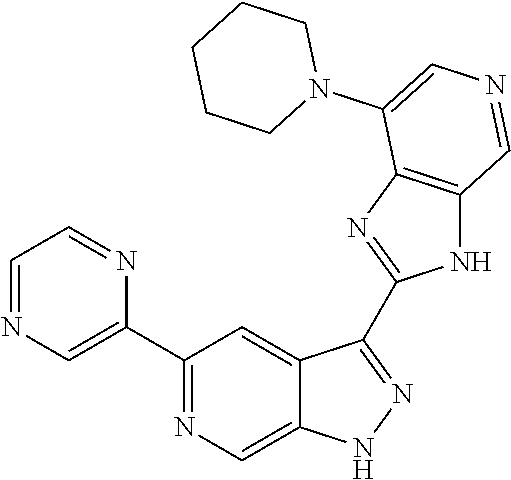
C1(C2=CN=CC=N2)=NC=C2C(=C1)C(C1=NC3=C(N1)C=NC=C3N1CCCCC1)=NN2
